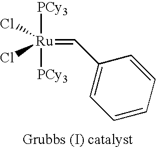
[PCy3][Ru](=CC1=CC=CC=C1)([PCy3])(Cl)Cl
